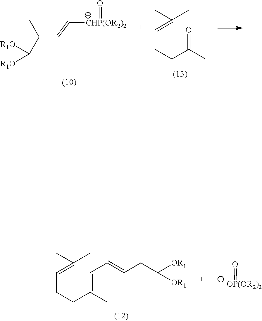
C(CCC(=CC=CC(C)C([OR1])[OR1])C)=C(C)C.O=[OP(OR2)2].[R1O]C([R1O])C(C)C=C[CHP(OR2)2]=O.C(CCC(=O)C)=C(C)C
